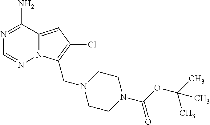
N1=C(N)C2=CC(Cl)=C(CN3CCN(C(=O)OC(C)(C)C)CC3)N2N=C1
